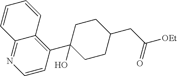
C1=CC2=C(C3(O)CCC(CC([OEt])=O)CC3)C=CN=C2C=C1
